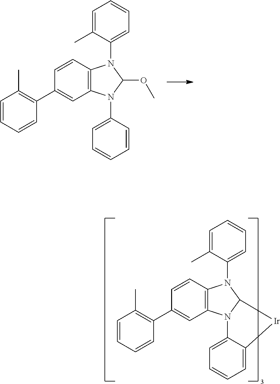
C1=CC2=C(C=C1C1=C(C)C=CC=C1)N(C1=CC=CC=C1)C(OC)N2C1=CC=CC=C1C.C1=CC2=C(C=C1C1=C(C)C=CC=C1)N1C(N2C2=CC=CC=C2C)[Ir]C2=CC=CC=C12
